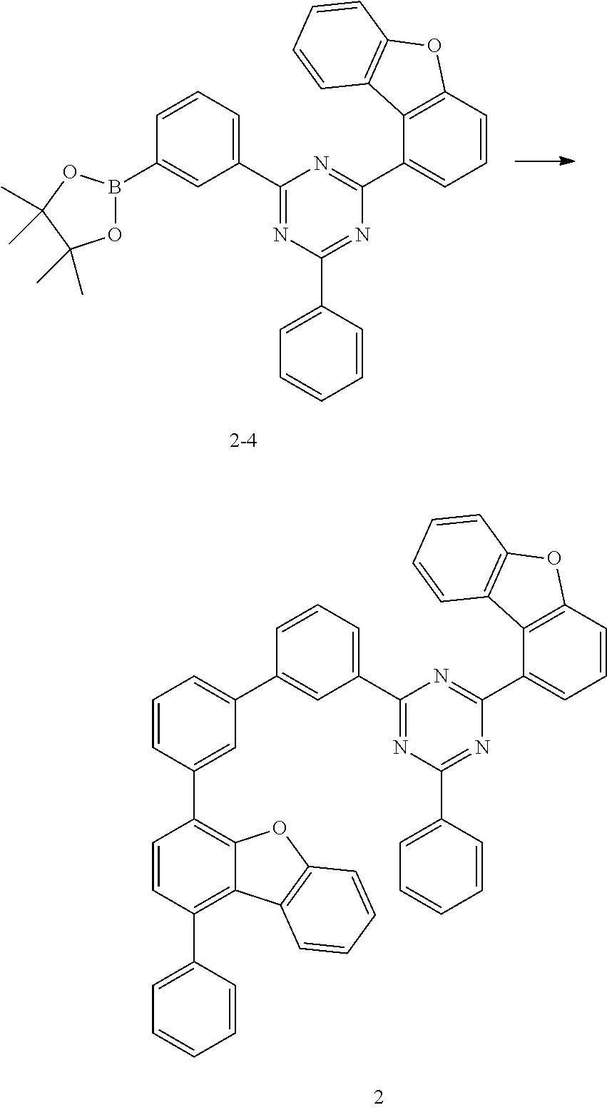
C1(C2=CC=CC(B3OC(C)(C)C(C)(C)O3)=C2)=NC(C2=CC=CC=C2)=NC(C2=CC=CC3=C2C2=C(O3)C=CC=C2)=N1.C1(C2=CC=CC(C3=CC=CC(C4=C5C(=C(C6=CC=CC=C6)C=C4)C4=C(O5)C=CC=C4)=C3)=C2)=NC(C2=CC=CC=C2)=NC(C2=CC=CC3=C2C2=C(O3)C=CC=C2)=N1
